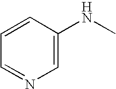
C1=CC=NC=C1NC
